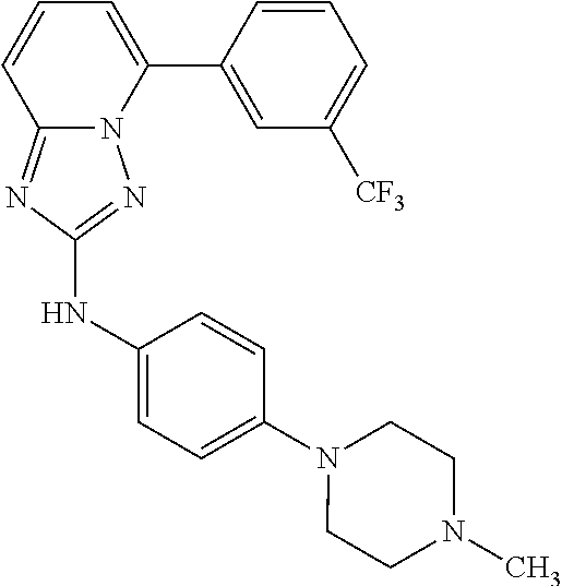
C1=CC(C2=CC=CC3=NC(NC4=CC=C(N5CCN(C)CC5)C=C4)=NN23)=CC([CF3])=C1
